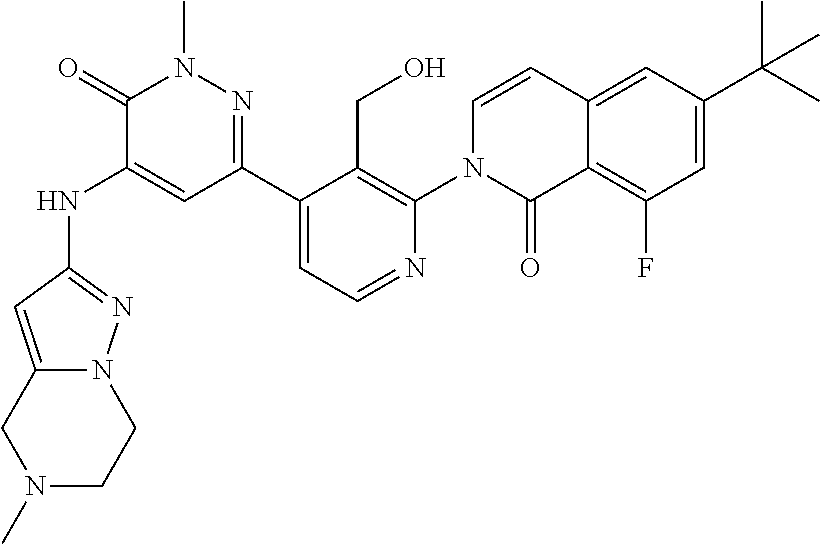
C1(C2=NN(C)C(=O)C(NC3=NN4C(=C3)CN(C)CC4)=C2)=CC=NC(N2C=CC3=CC(C(C)(C)C)=CC(F)=C3C2=O)=C1CO
